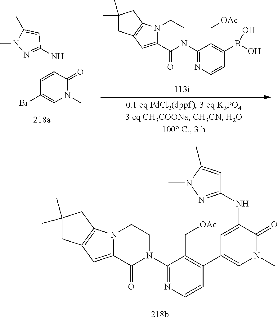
C1(NC2=CC(Br)=CN(C)C2=O)=NN(C)C(C)=C1.N12C(=CC3=C1CC(C)(C)C3)C(=O)N(C1=NC=CC(B(O)O)=C1C[OAc])CC2.N12C(=CC3=C1CC(C)(C)C3)C(=O)N(C1=NC=CC(C3=CN(C)C(=O)C(NC4=NN(C)C(C)=C4)=C3)=C1C[OAc])CC2
